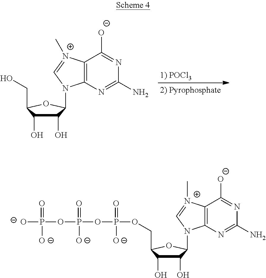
C1(O)C(O)C(CO)OC1N1C2=C([N+](C)=C1)C([O-])=NC(N)=N2.C1(O)C(O)C(COP([O-])(OP([O-])(=O)OP([O-])(=O)[O-])=O)OC1N1C2=C([N+](C)=C1)C([O-])=NC(N)=N2
